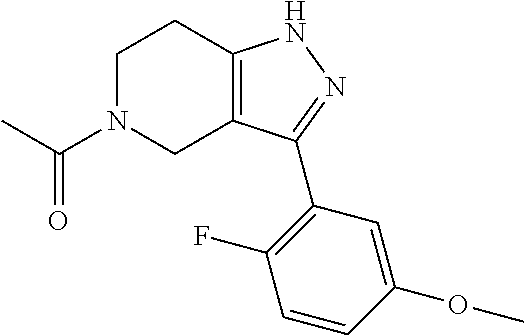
C1N(C(C)=O)CC2=C(C1)NN=C2C1=C(F)C=CC(OC)=C1
